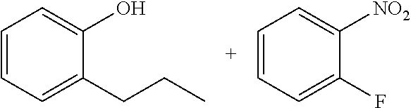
C1=CC=C(F)C([NO2])=C1.C1=CC=C(CCC)C(O)=C1
